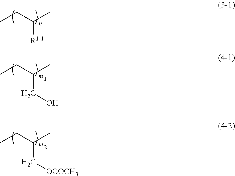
CCC(C)[R1-1].CCC(C)CO.CCC(C)C[OCOCH3]
